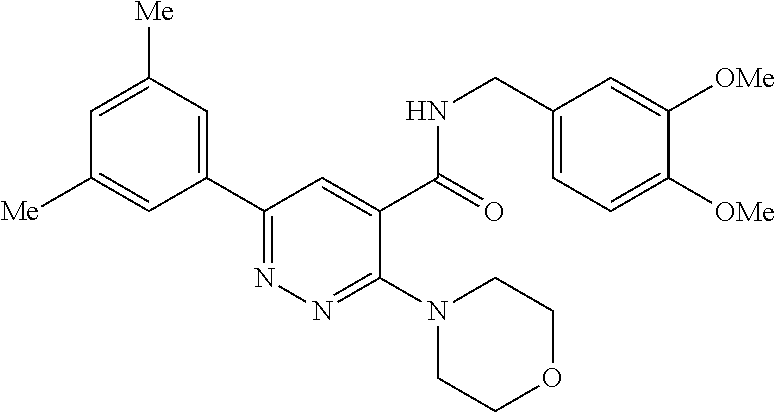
C1=C([Me])C=C(C2=NN=C(N3CCOCC3)C(C(=O)NCC3=CC=C([OMe])C([OMe])=C3)=C2)C=C1[Me]
